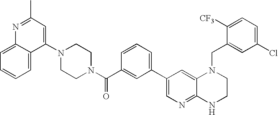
N1=C(C)C=C(N2CCN(C(C3=CC(C4=CN=C5C(=C4)N(CC4=CC(Cl)=CC=C4[CF3])CCN5)=CC=C3)=O)CC2)C2=CC=CC=C12
